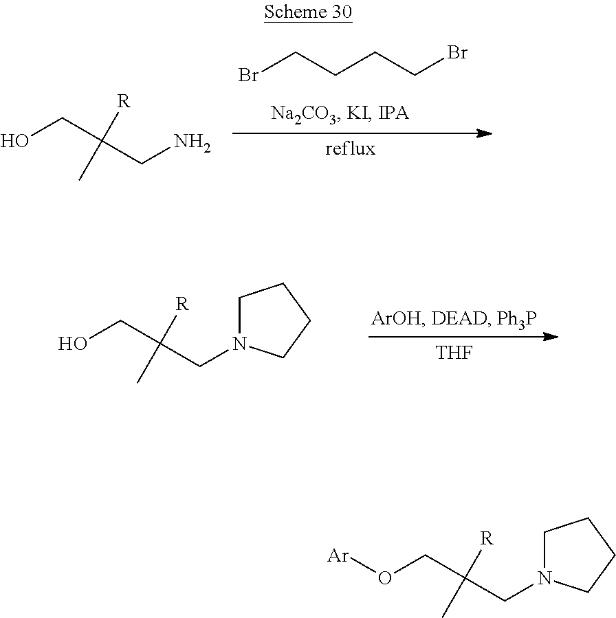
BrCCCCBr.C(O)C(CN)([R])C.[THF].C1N(CC(CO)([R])C)CCC1.C1N(CC(CO[Ar])([R])C)CCC1
